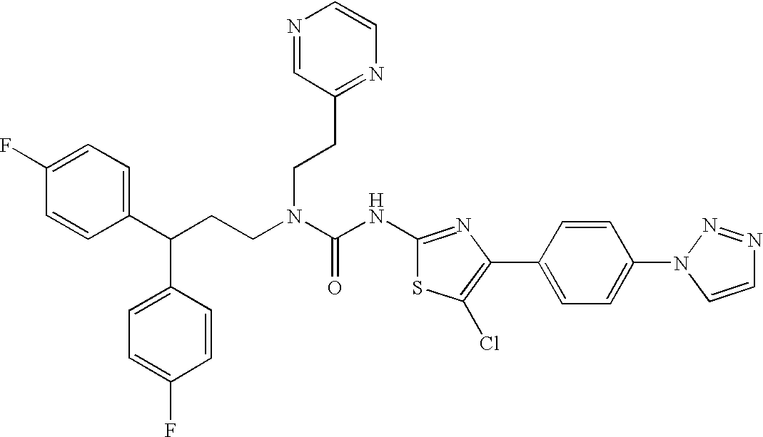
C1(C(CCN(C(NC2=NC(C3=CC=C(N4C=CN=N4)C=C3)=C(Cl)S2)=O)CCC2=NC=CN=C2)C2=CC=C(F)C=C2)=CC=C(F)C=C1
